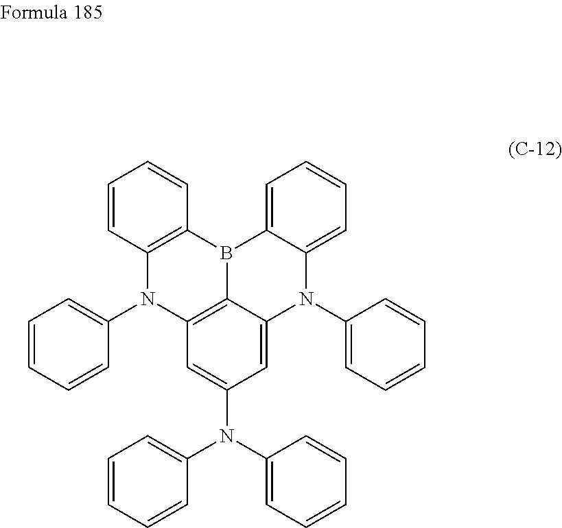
C1=CC2=C(C=C1)B1C3=CC=CC=C3N(C3=CC=CC=C3)C3=CC(N(C4=CC=CC=C4)C4=CC=CC=C4)=CC(=C13)N2C1=CC=CC=C1
